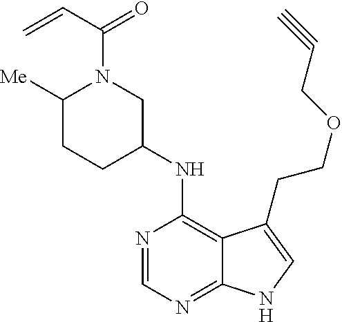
N1=CN=C2C(=C1NC1CN(C(=O)C=C)C([Me])CC1)C(CCOCC#C)=CN2
